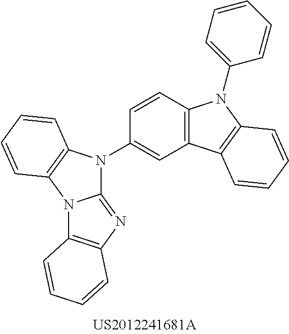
N12C3=C(N=C1N(C1=CC4=C(C=C1)N(C1=CC=CC=C1)C1=C4C=CC=C1)C1=C2C=CC=C1)C=CC=C3
